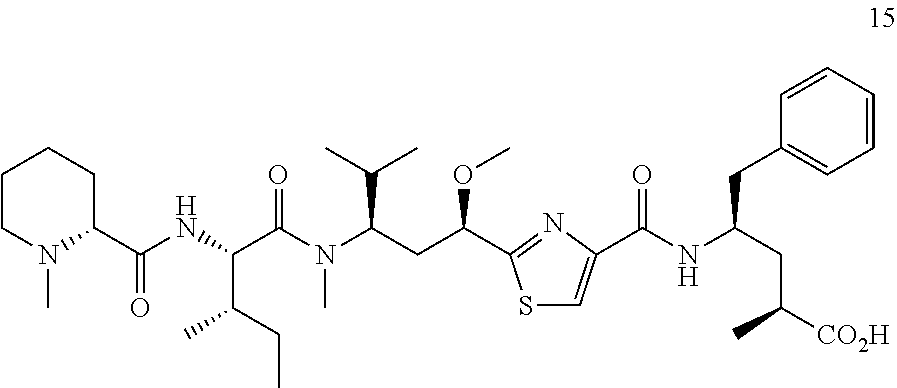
C1CN(C)C(C(NC(C(N(C(CC(OC)C2=NC(C(NC(CC3=CC=CC=C3)CC(C)[CO2H])=O)=CS2)C(C)C)C)=O)C(CC)C)=O)CC1
